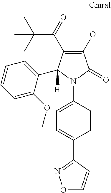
C1(C(C(C)(C)C)=O)=C(O)C(=O)N(C2=CC=C(C3=NOC=C3)C=C2)C1(C1=CC=CC=C1OC)[H]
